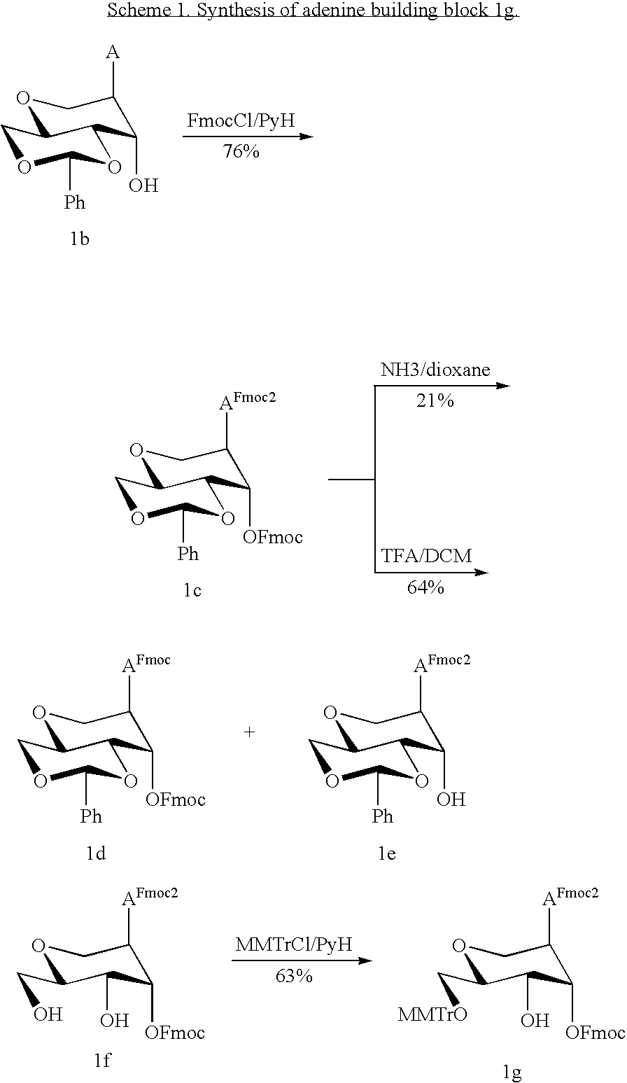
O1CC([A])C(O)C2OC([Ph])OCC12.O1CC([AFmoc2])C([OFmoc])C2OC([Ph])OCC12.CC(CC)CC.O1CC([AFmoc])C([OFmoc])C2OC([Ph])OCC12.O1CC([AFmoc2])C([OFmoc])C(O)C1CO.O1CC([AFmoc2])C(O)C2OC([Ph])OCC12.O1CC([AFmoc2])C([OFmoc])C(O)C1C[MMTrO]
